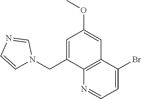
N1(CC2=CC(OC)=CC3=C2N=CC=C3Br)C=CN=C1
